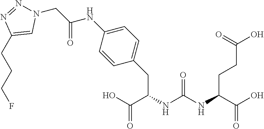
OC(C(NC(NC(C(O)=O)CCC(=O)O)=O)CC1=CC=C(NC(=O)CN2N=NC(CCCF)=C2)C=C1)=O
